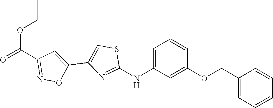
C1(C2=CSC(NC3=CC=CC(OCC4=CC=CC=C4)=C3)=N2)=CC(C(OCC)=O)=NO1
